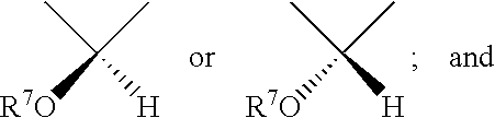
CC(C)([R7O])[H].CC(C)([R7O])[H]
